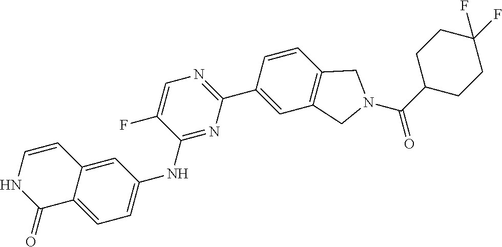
C1(C(N2CC3=C(C2)C=C(C2=NC=C(F)C(NC4=CC=C5C(=C4)C=CNC5=O)=N2)C=C3)=O)CCC(F)(F)CC1
